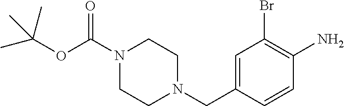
C1=C(CN2CCN(C(OC(C)(C)C)=O)CC2)C=CC(N)=C1Br
